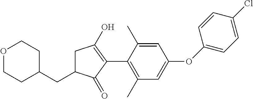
C1(CC2CC(O)=C(C3=C(C)C=C(OC4=CC=C(Cl)C=C4)C=C3C)C2=O)CCOCC1
